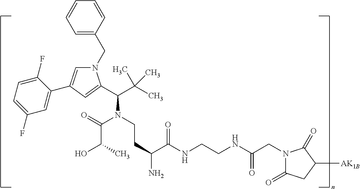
N1(CC2=CC=CC=C2)C=C(C2=CC(F)=CC=C2F)C=C1C(C(C)(C)C)N(C(C(O)C)=O)CCC(C(=O)NCCNC(=O)CN1C(=O)CC([AK1B])C1=O)N
